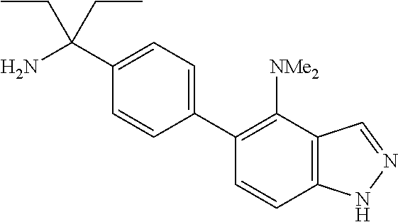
C1=C(C(N)(CC)CC)C=CC(C2=C([NMe2])C3=C(C=C2)NN=C3)=C1
